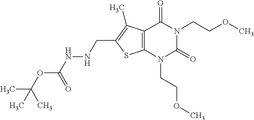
C12=C(N(CCOC)C(=O)N(CCOC)C1=O)SC(CNNC(OC(C)(C)C)=O)=C2C
